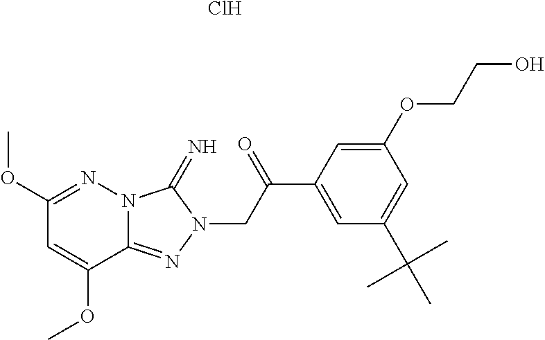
N12C(=NN(CC(C3=CC(C(C)(C)C)=CC(OCCO)=C3)=O)C1=N)C(OC)=CC(OC)=N2.Cl
